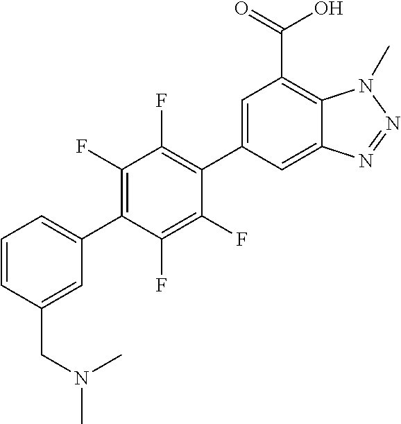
C12=CC(C3=C(F)C(F)=C(C4=CC=CC(CN(C)C)=C4)C(F)=C3F)=CC(C(=O)O)=C1N(C)N=N2
